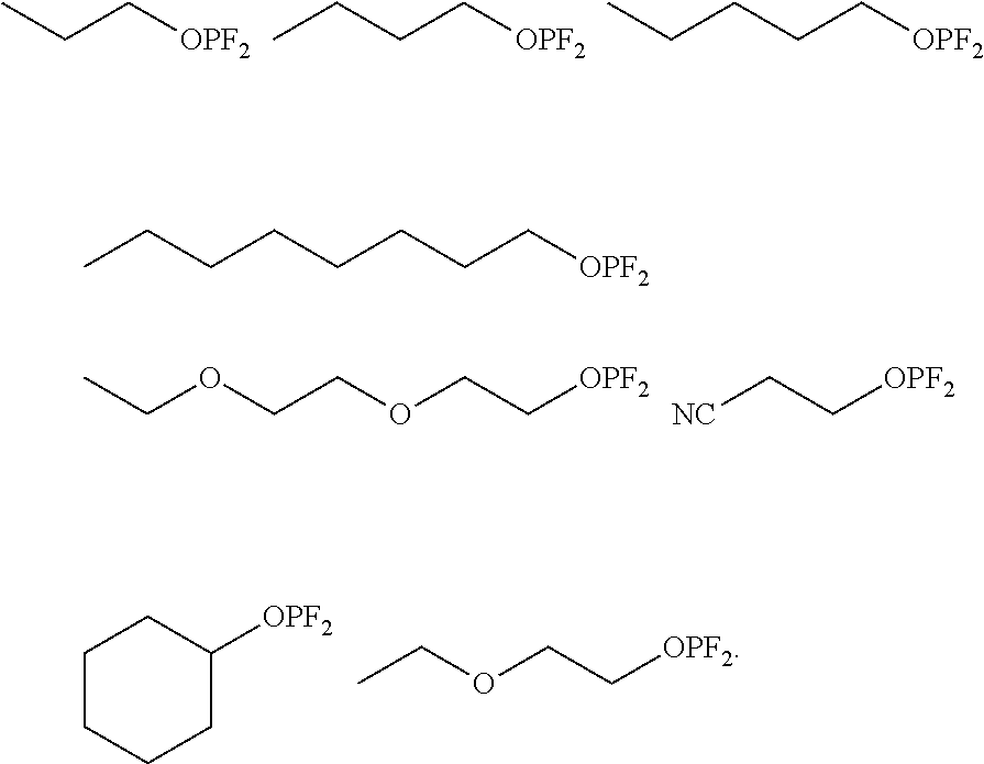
CCC[OPF2].C(CC[OPF2])C.C(CC[OPF2])CC.C(C[OPF2])OCCOCC.[OPF2]CC[NC].C1CCCC([OPF2])C1.[OPF2]CCOCC.C(CC[OPF2])CCCCC
